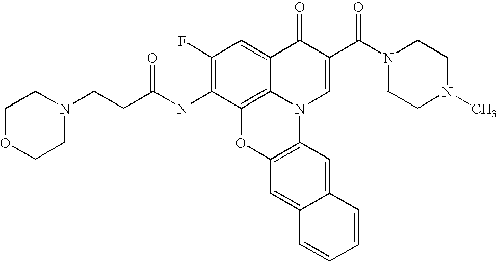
C1(F)=C(NC(CCN2CCOCC2)=O)C2=C3C(=C1)C(=O)C(C(N1CCN(C)CC1)=O)=CN3C1=C(O2)C=C2C(=C1)C=CC=C2
